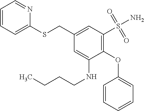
C1(CSC2=CC=CC=N2)=CC(S(=O)(=O)N)=C(OC2=CC=CC=C2)C(NCCCC)=C1
